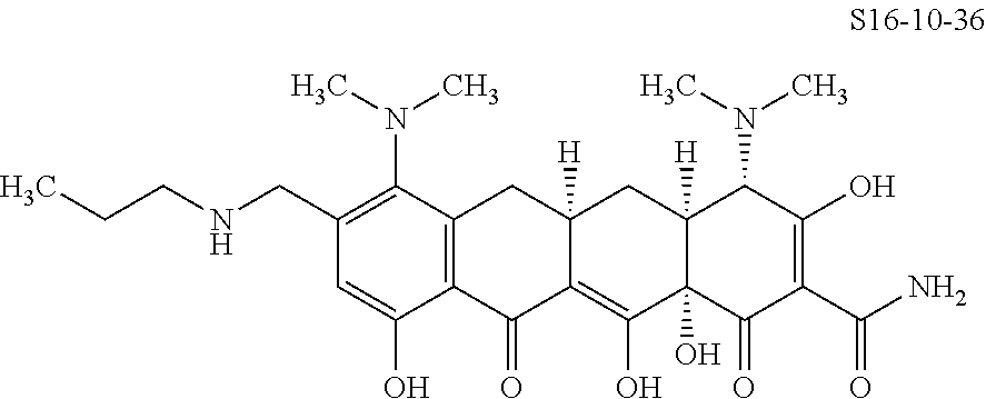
C12=C(C(=O)C3=C(O)C4(O)C([H])(CC3([H])C1)C(N(C)C)C(O)=C(C(N)=O)C4=O)C(O)=CC(CNCCC)=C2N(C)C
